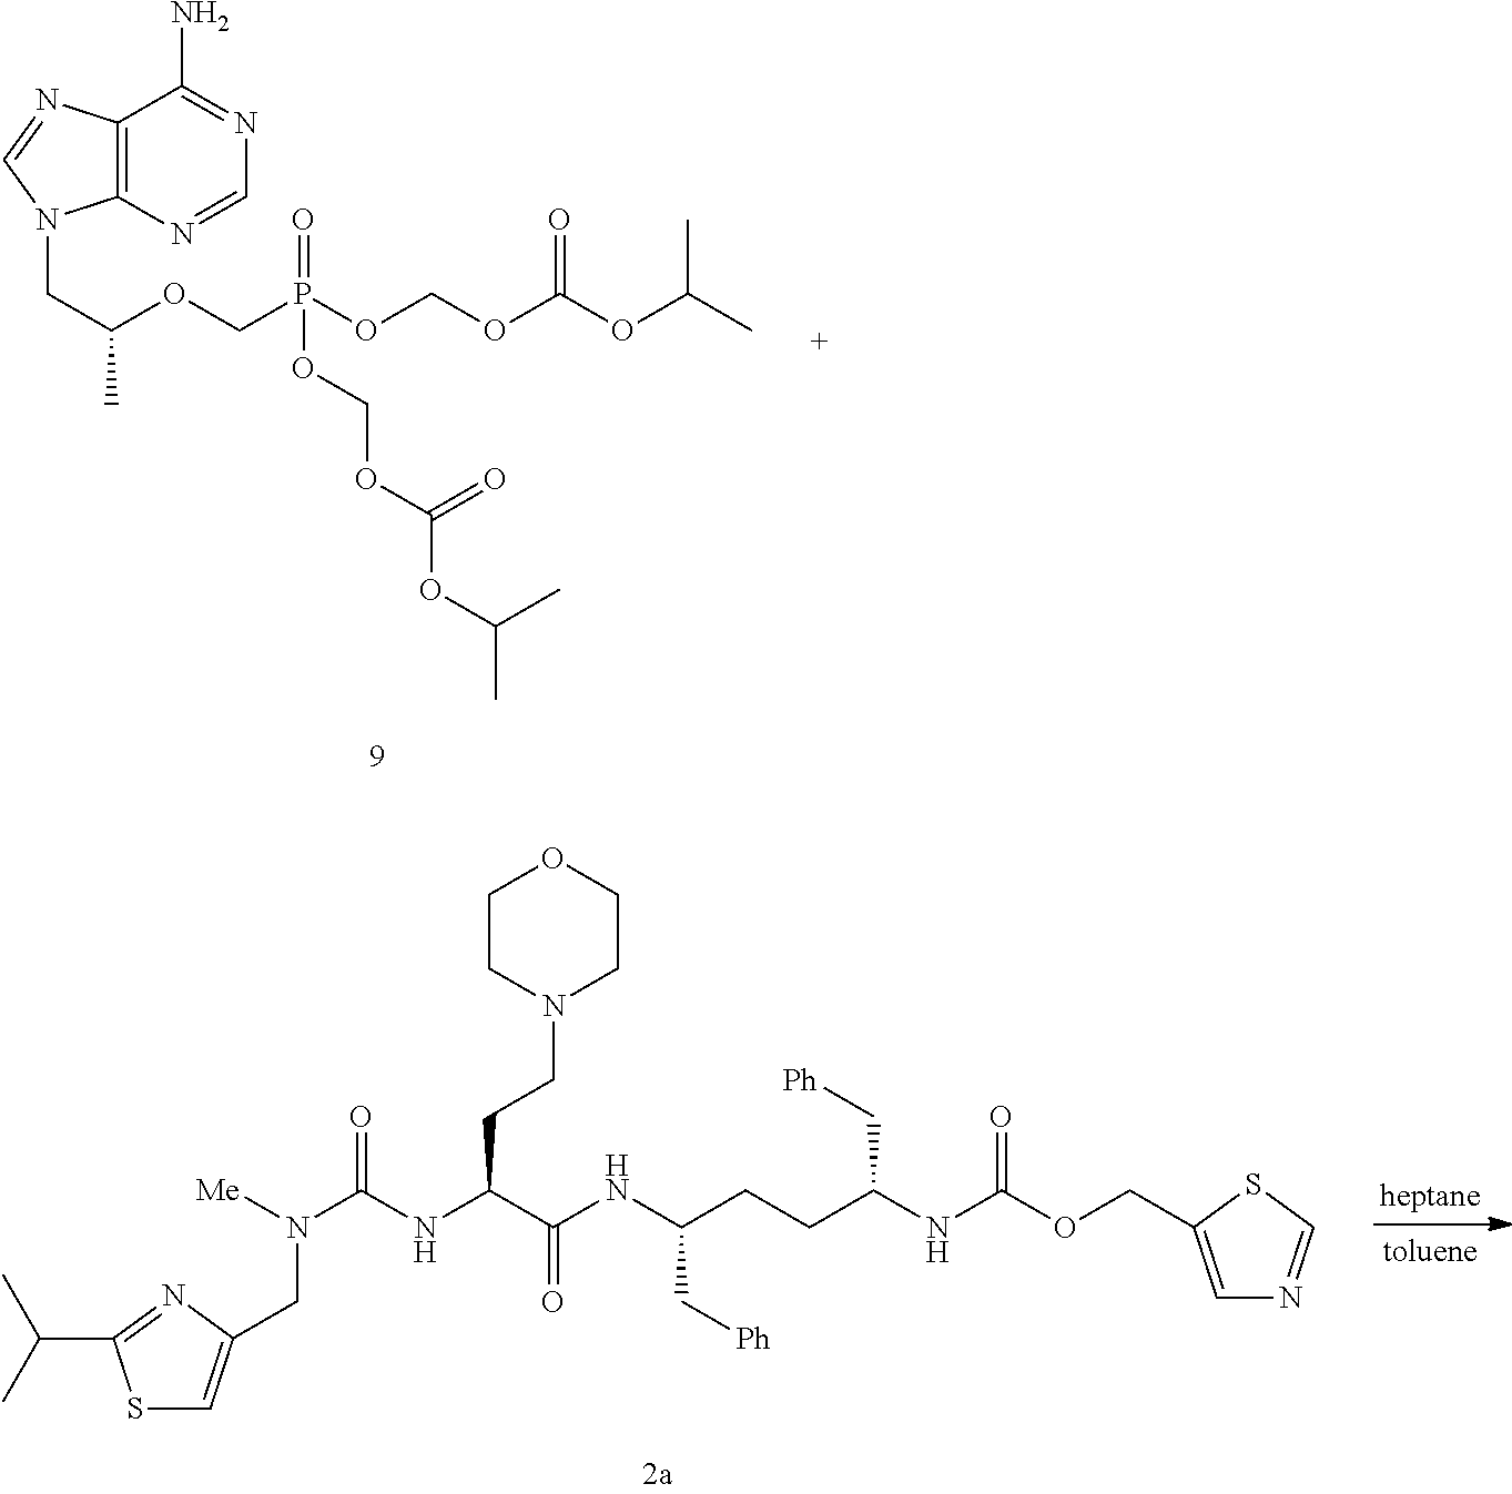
C12=C(C(N)=NC=N1)N=CN2CC(OCP(OCOC(OC(C)C)=O)(OCOC(OC(C)C)=O)=O)C.C1CN(CCC(NC(N([Me])CC2=CSC(C(C)C)=N2)=O)C(NC(CCC(NC(OCC2=CN=CS2)=O)C[Ph])C[Ph])=O)CCO1
